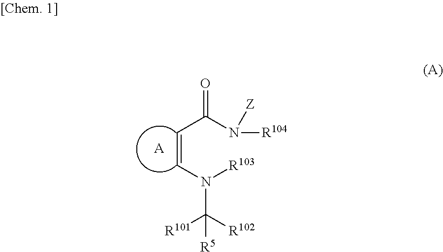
C(=CN([R103])C([R102])([R5])[R101])C(N([R104])[Z])=O.[A]
